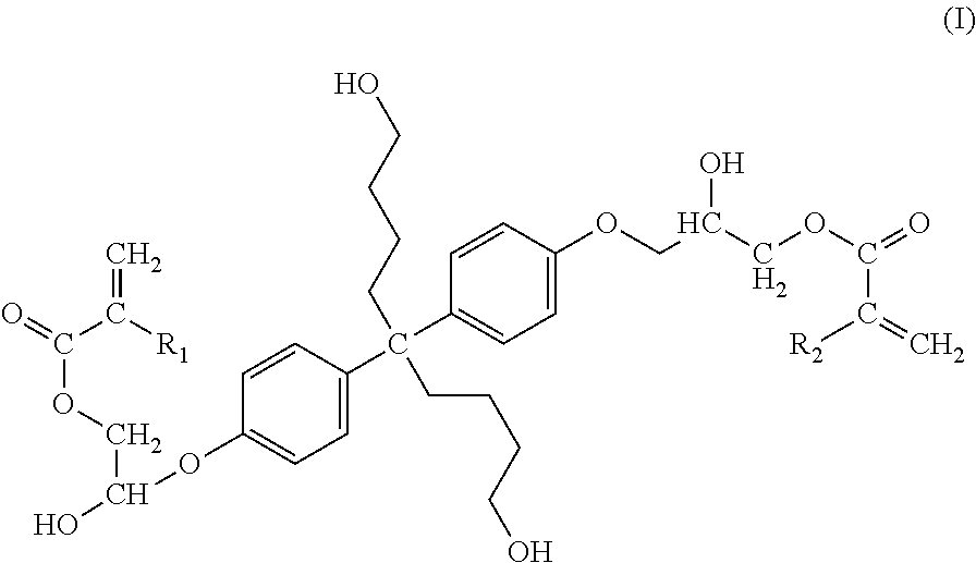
C1(OC(O)COC(C(=C)[R1])=O)=CC=C(C(C2=CC=C(OCC(O)COC(C(=C)[R2])=O)C=C2)(CCCCO)CCCCO)C=C1
